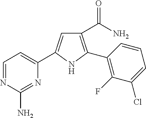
C1(C(=O)N)=C(C2=C(F)C(Cl)=CC=C2)NC(C2=CC=NC(N)=N2)=C1
